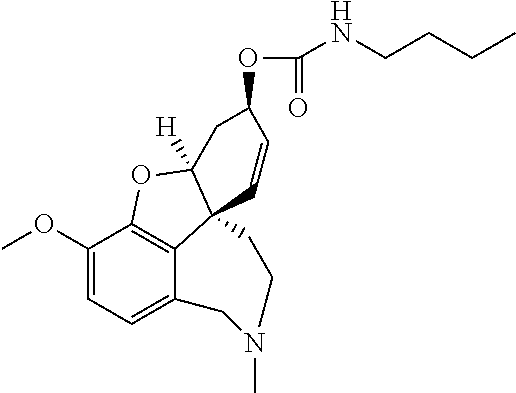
C1(OC)=CC=C2C3=C1OC1([H])C3(C=CC(OC(=O)NCCCC)C1)CCN(C)C2
